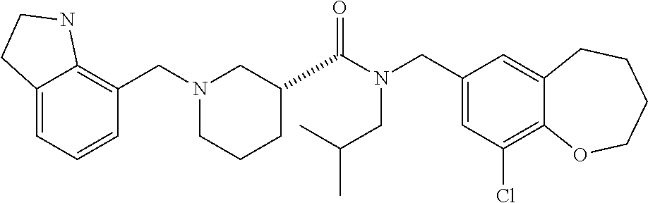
C1(CN(C(=O)C2CCCN(CC3=C4C(=CC=C3)CCN4)C2)CC(C)C)=CC(Cl)=C2C(=C1)CCCCO2
